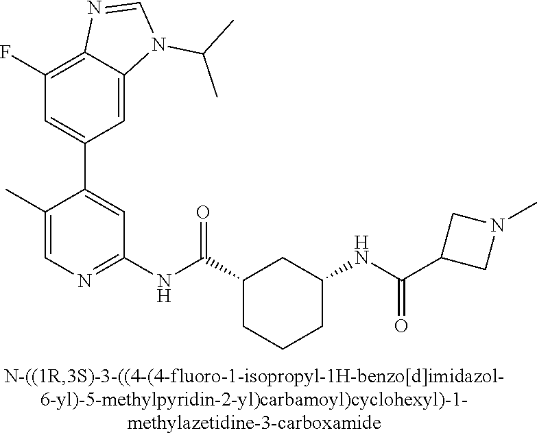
C1(F)=C2C(=CC(C3=CC(NC(C4CCCC(NC(=O)C5CN(C)C5)C4)=O)=NC=C3C)=C1)N(C(C)C)C=N2
